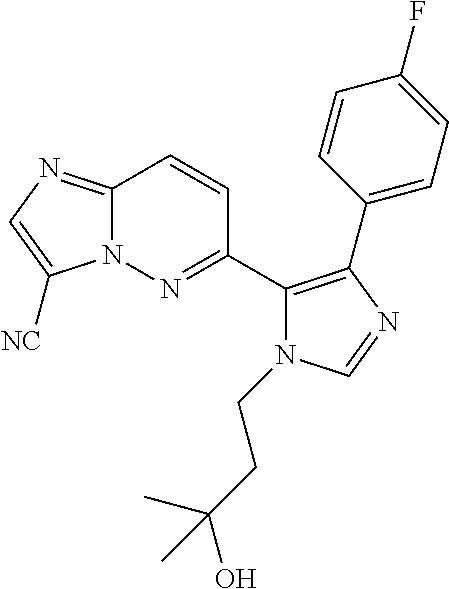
C12=NC=C([NC])N1N=C(C1=C(C3=CC=C(F)C=C3)N=CN1CCC(O)(C)C)C=C2
